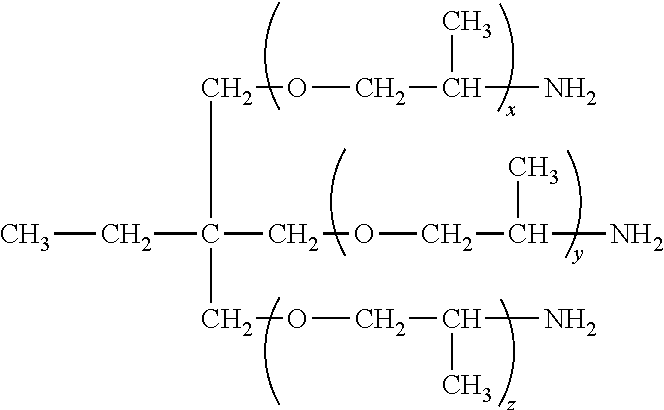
C(C(COCC(C)N)(COCC(C)N)COCC(C)N)C
